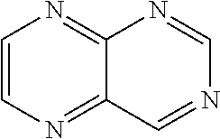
C1=CN=C2C(=N1)N=CN=C2
